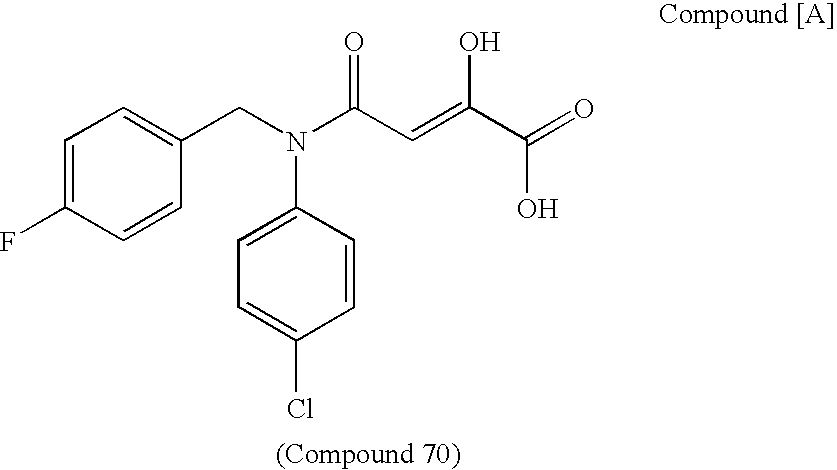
C(=C(C(=O)O)O)C(N(CC1=CC=C(F)C=C1)C1=CC=C(Cl)C=C1)=O
